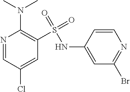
N1=C(Br)C=C(NS(C2=C(N(C)C)N=CC(Cl)=C2)(=O)=O)C=C1
